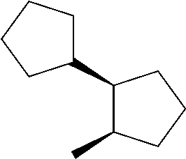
C1(C2CCCC2)C(C)CCC1
